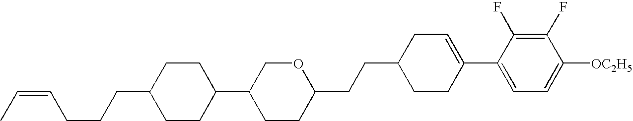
C1(F)=C(F)C(C2=CCC(CCC3OCC(C4CCC(CCCC=CC)CC4)CC3)CC2)=CC=C1[OC2H5]
